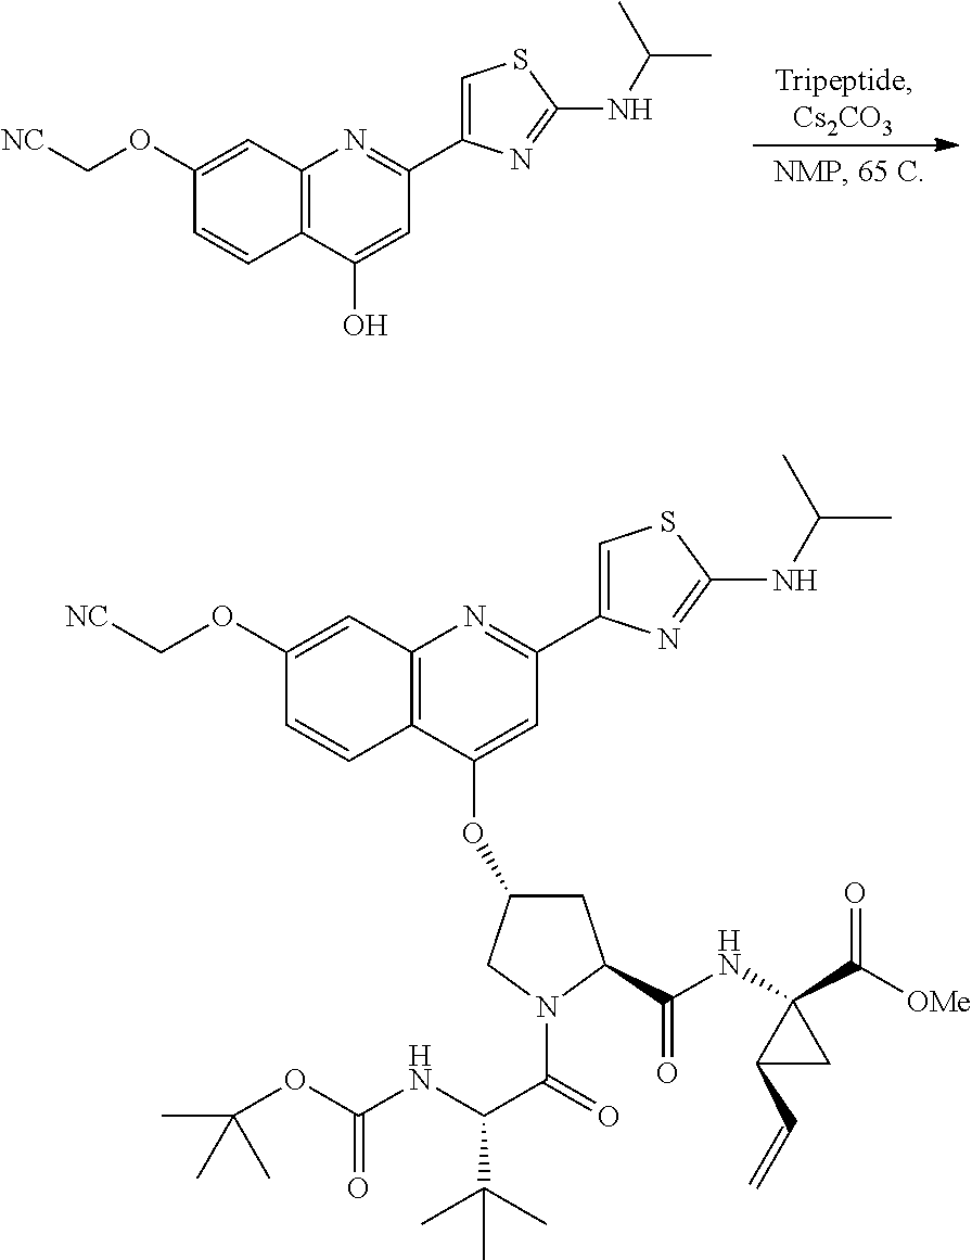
C12=C(C(O)=CC(C3=CSC(NC(C)C)=N3)=N1)C=CC(OC[NC])=C2.C12=C(C(OC3CC(C(=O)NC4(C([OMe])=O)C(C=C)C4)N(C(C(C(C)(C)C)NC(=O)OC(C)(C)C)=O)C3)=CC(C3=CSC(NC(C)C)=N3)=N1)C=CC(OC[NC])=C2
